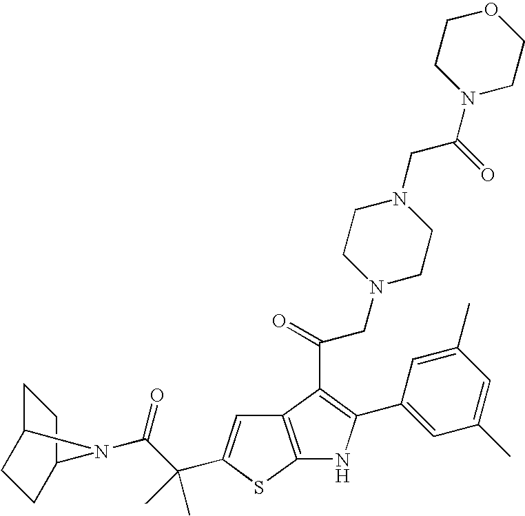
C12=C(SC(C(C(=O)N3C4CCC3CC4)(C)C)=C1)NC(C1=CC(C)=CC(C)=C1)=C2C(=O)CN1CCN(CC(=O)N2CCOCC2)CC1
